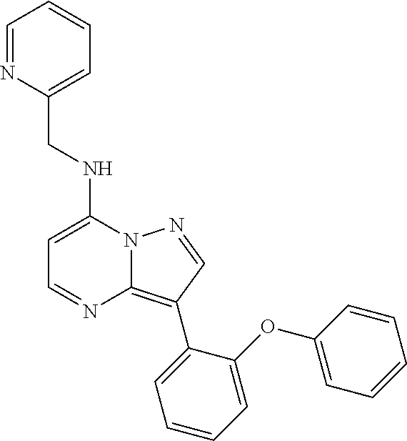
C1=NC2=C(C3=CC=CC=C3OC3=CC=CC=C3)C=NN2C(NCC2=CC=CC=N2)=C1
